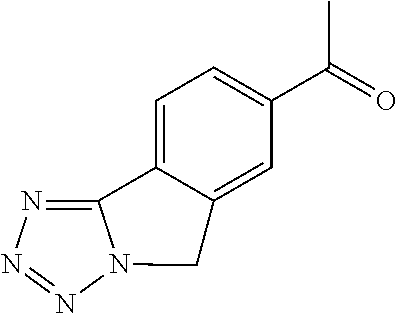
C1=C2C(=CC(C(=O)C)=C1)CN1C2=NN=N1
